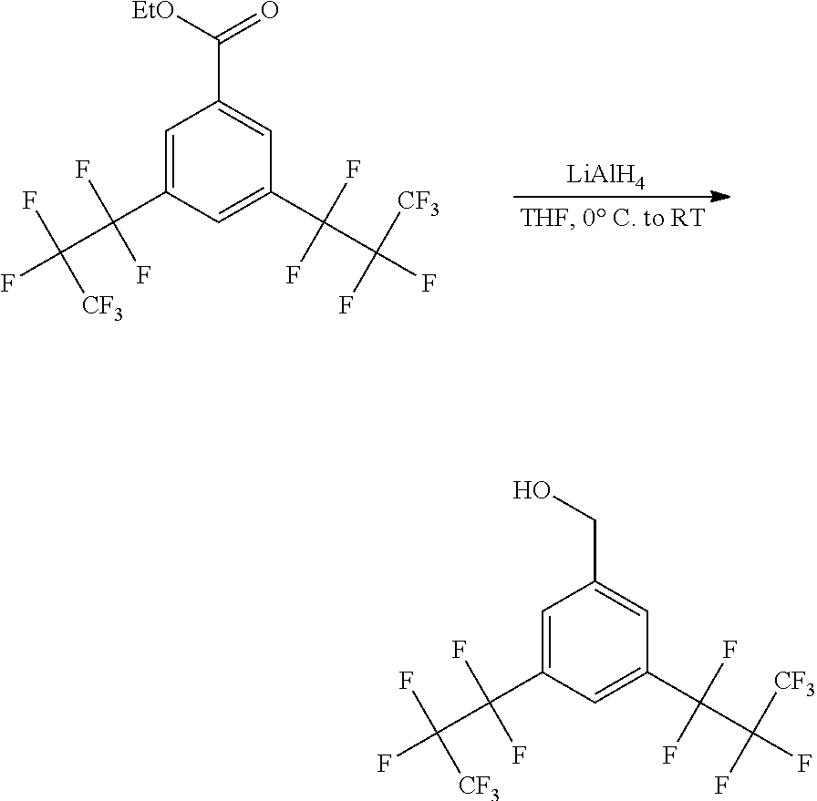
C1=C(C(C(F)(F)[CF3])(F)F)C=C(C(C(F)([CF3])F)(F)F)C=C1C([EtO])=O.[LiAlH4].C1=C(C(C(F)(F)[CF3])(F)F)C=C(C(C(F)([CF3])F)(F)F)C=C1CO
